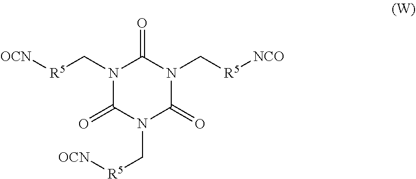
N1(C[R5][OCN])C(=O)N(C[R5][OCN])C(=O)N(C[R5][NCO])C1=O
